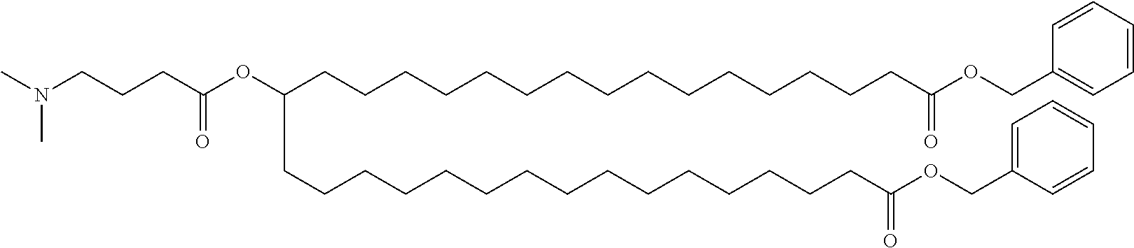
C(CCCCCCCCCCCCCC(OCC1=CC=CC=C1)=O)CC(OC(CCCN(C)C)=O)CCCCCCCCCCCCCCCC(OCC1=CC=CC=C1)=O
